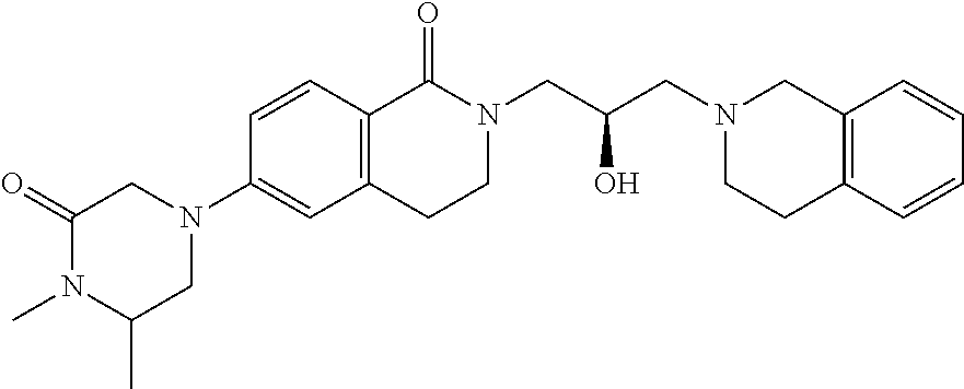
C12=C(C=CC=C1)CCN(CC(CN1C(=O)C3=C(CC1)C=C(N1CC(=O)N(C)C(C)C1)C=C3)O)C2
